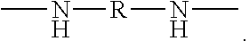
CN[R]NC
